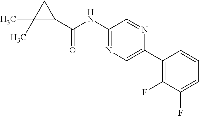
C1(C(=O)NC2=NC=C(C3=C(F)C(F)=CC=C3)N=C2)CC1(C)C
